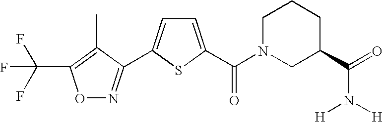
O1N=C(C2=CC=C(C(N3CC(C(N([H])[H])=O)CCC3)=O)S2)C(C)=C1C(F)(F)F
